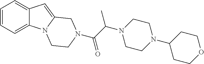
C1=CC=C2C(=C1)C=C1N2CCN(C(C(N2CCN(C3CCOCC3)CC2)C)=O)C1
